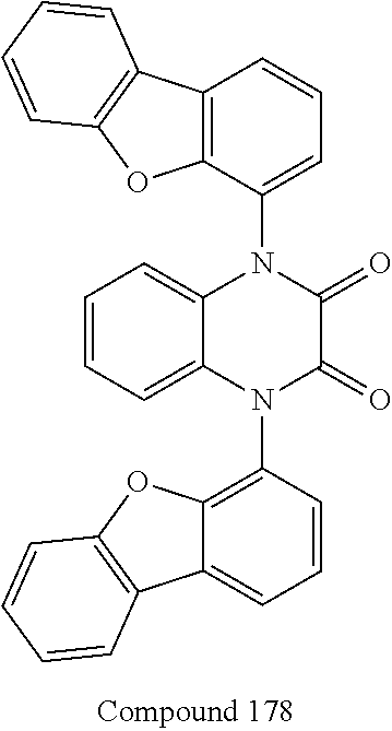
C1=CC=C2C(=C1)N(C1=CC=CC3=C1OC1=C3C=CC=C1)C(=O)C(=O)N2C1=C2C(=CC=C1)C1=C(O2)C=CC=C1
